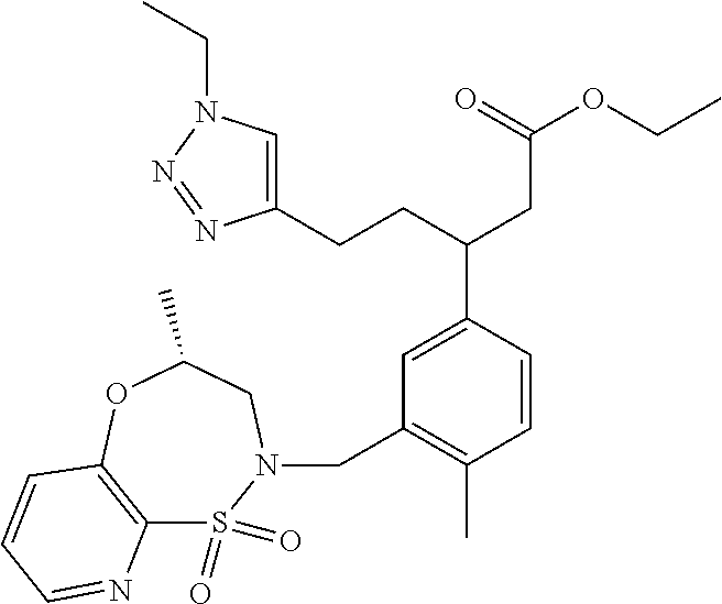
C1=C(CCC(CC(OCC)=O)C2=CC(CN3S(=O)(=O)C4=C(OC(C)C3)C=CC=N4)=C(C)C=C2)N=NN1CC
